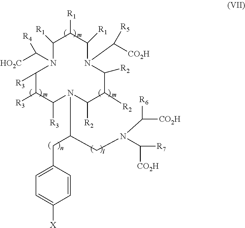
C1([R3])N(C([HO2C])[R4])C([R1])C([R1])C([R1])N(C([CO2H])[R5])C([R2])C([R2])C([R2])N(C(CC2=CC=C([X])C=C2)CN(C([CO2H])[R7])C([CO2H])[R6])C([R3])C1[R3]
